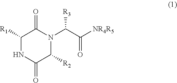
C1([R1])NC(=O)C([R2])N(C(C([NR4R5])=O)[R3])C1=O
